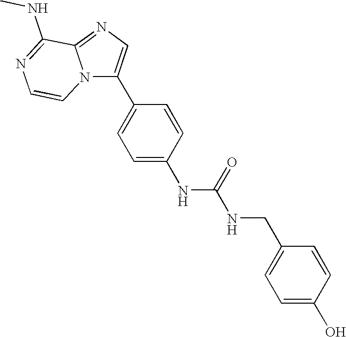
N(CC1=CC=C(O)C=C1)C(=O)NC1=CC=C(C2=CN=C3N2C=CN=C3NC)C=C1
